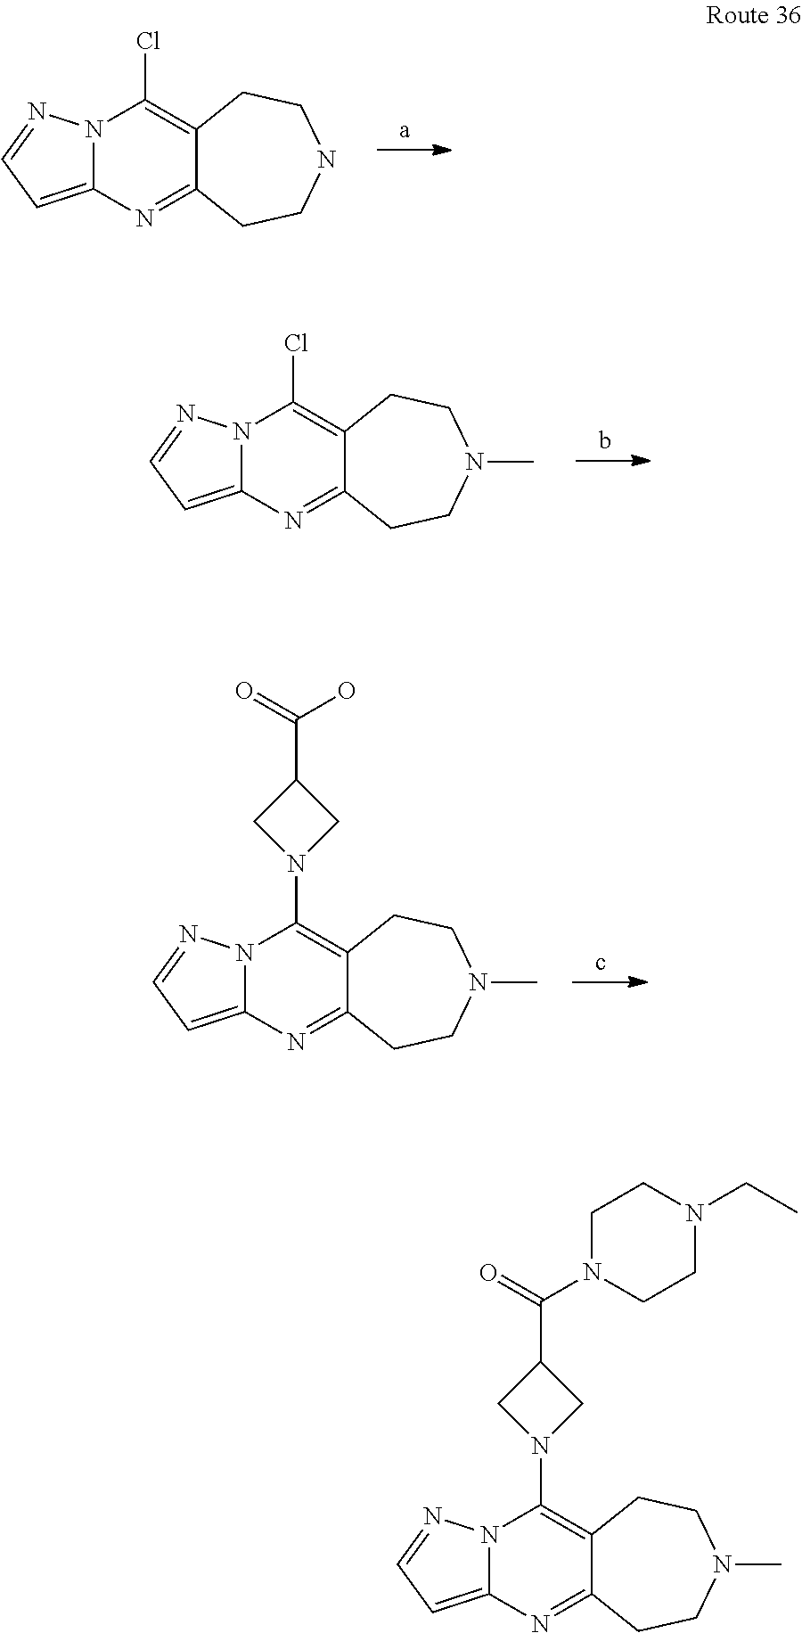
N12C(=CC=N1)N=C1C(=C2Cl)CCNCC1.N12C(=CC=N1)N=C1C(=C2Cl)CCN(C)CC1.N12C(=CC=N1)N=C1C(=C2N2CC(C(=O)O)C2)CCN(C)CC1.N12C(=CC=N1)N=C1C(=C2N2CC(C(=O)N3CCN(CC)CC3)C2)CCN(C)CC1
